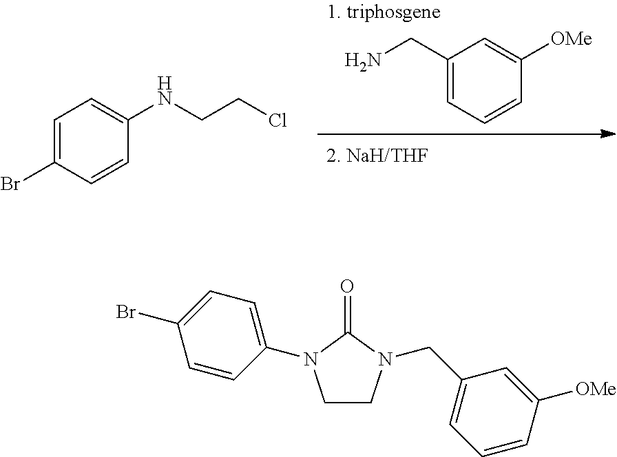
C1(CN)=CC=CC([OMe])=C1.C1=C(Br)C=CC(NCCCl)=C1.C1CN(CC2=CC=CC([OMe])=C2)C(=O)N1C1=CC=C(Br)C=C1
